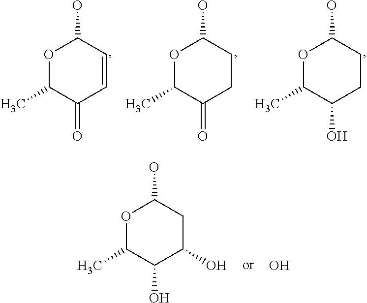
O1C(C)C(=O)C=CC1O.O1C(C)C(=O)CCC1O.O1C(C)C(O)CCC1O.O1C(C)C(O)C(O)CC1O.O
